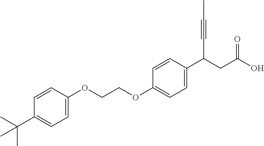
C1=C(OCCOC2=CC=C(C(CC(O)=O)C#CC)C=C2)C=CC(C(C)(C)C)=C1
